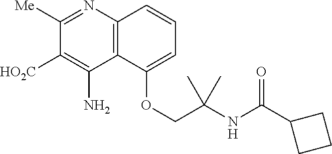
C12=C(N=C([Me])C([HO2C])=C1N)C=CC=C2OCC(NC(=O)C1CCC1)(C)C
